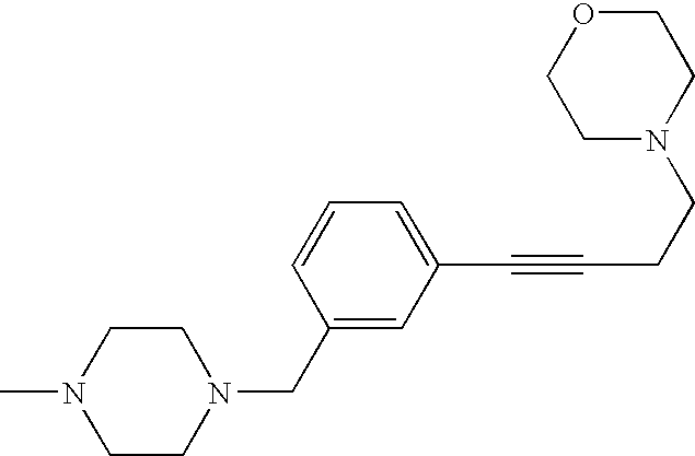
C1CN(CC2=CC(C#CCCN3CCOCC3)=CC=C2)CCN1C
